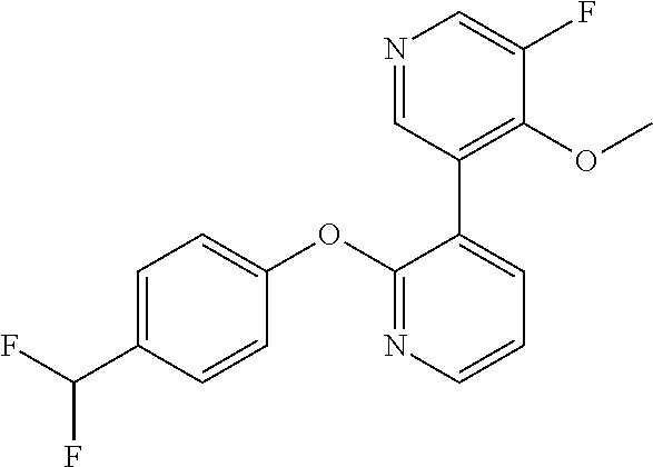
C1=C(C(F)F)C=CC(OC2=NC=CC=C2C2=C(OC)C(F)=CN=C2)=C1
